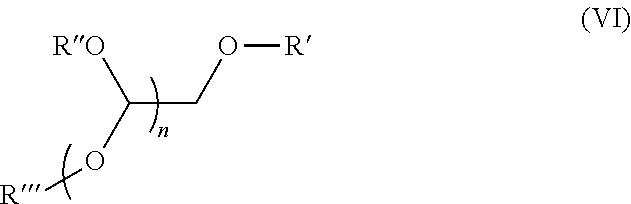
C(CO[R])(O[R])[RO]
